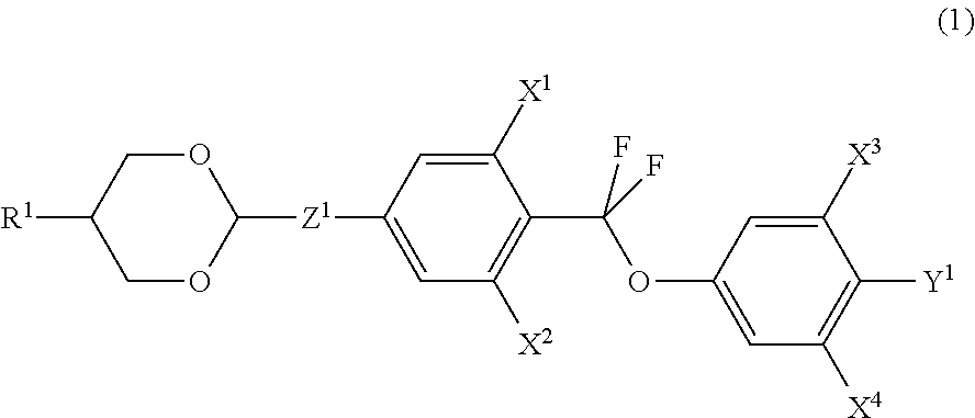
C1OC([Z1]C2=CC([X2])=C(C(OC3=CC([X4])=C([Y1])C([X3])=C3)(F)F)C([X1])=C2)OCC1[R1]
